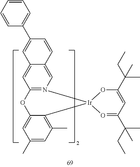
O1C(C(CC)(C)C)=CC(C(CC)(C)C)=O[Ir]12N1=C(C=C3C(=C1)C=CC(C1=CC=CC=C1)=C3)OC1=CC(C)=CC(C)=C12
